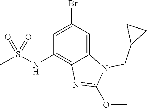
C12=CC(Br)=CC(NS(C)(=O)=O)=C1N=C(OC)N2CC1CC1
